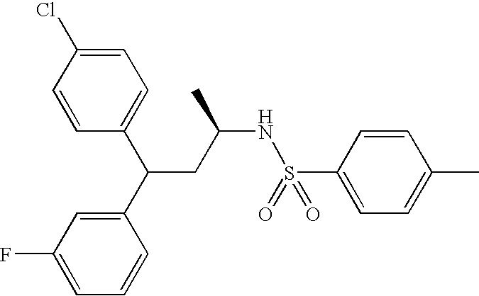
C1=CC(C(CC(C)NS(C2=CC=C(C)C=C2)(=O)=O)C2=CC(F)=CC=C2)=CC=C1Cl
